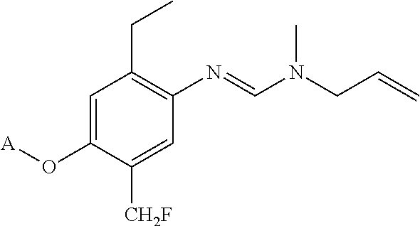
C1=C(O[A])C([CH2F])=CC(N=CN(CC=C)C)=C1CC
